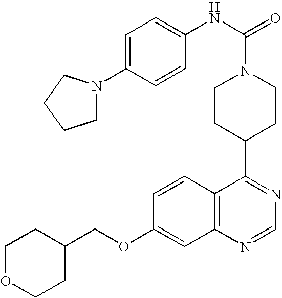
C12=C(C=CC(OCC3CCOCC3)=C1)C(C1CCN(C(NC3=CC=C(N4CCCC4)C=C3)=O)CC1)=NC=N2
